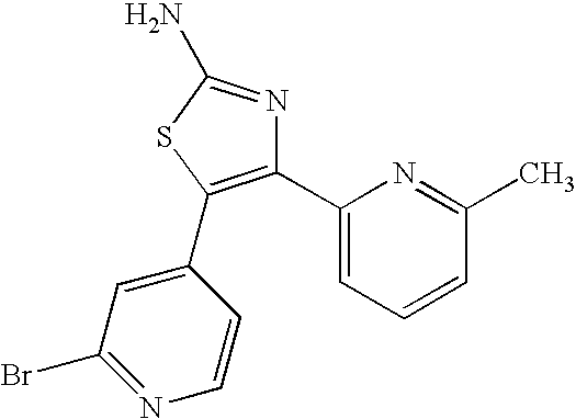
C1(C2=CC=CC(C)=N2)=C(C2=CC(Br)=NC=C2)SC(N)=N1
